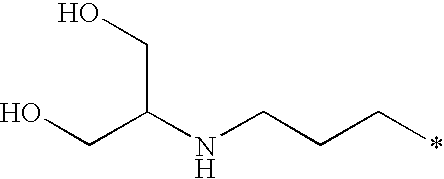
OCC(NCCC*)CO
